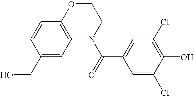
C1(CO)=CC2=C(C=C1)OCCN2C(=O)C1=CC(Cl)=C(O)C(Cl)=C1
